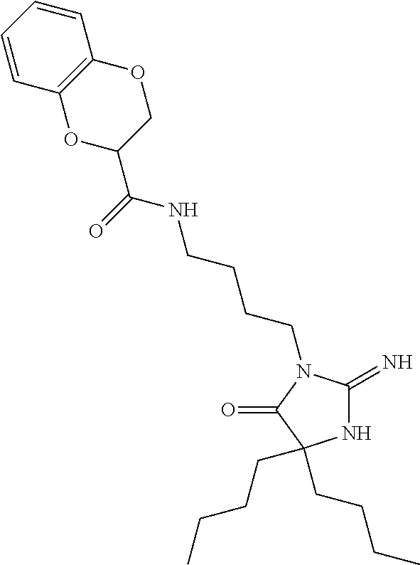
N1C(=N)N(CCCCNC(C2COC3=C(O2)C=CC=C3)=O)C(=O)C1(CCCC)CCCC
